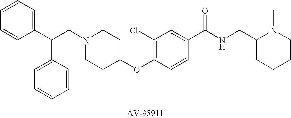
C1=CC=C(C(CN2CCC(OC3=C(Cl)C=C(C(NCC4CCCCN4C)=O)C=C3)CC2)C2=CC=CC=C2)C=C1
